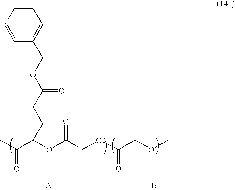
B.CC(C(OC(COC(C(OC)C)=O)=O)CCC(OCC1=CC=CC=C1)=O)=O.[A]
